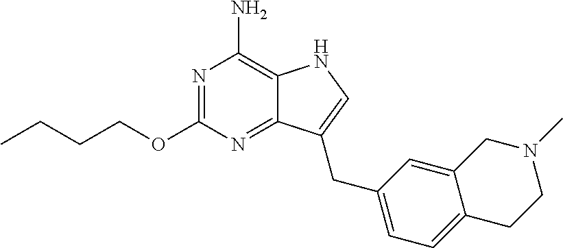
N1=C(OCCCC)N=C2C(=C1N)NC=C2CC1=CC=C2C(=C1)CN(C)CC2
